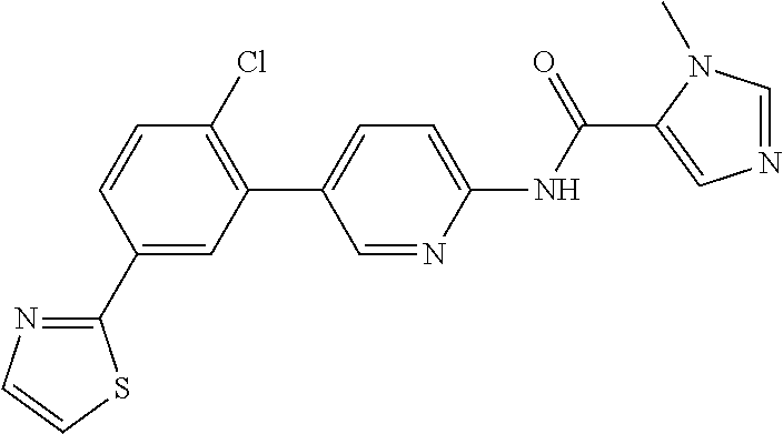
C1(C2=CC(C3=CC=C(NC(=O)C4=CN=CN4C)N=C3)=C(Cl)C=C2)=NC=CS1
